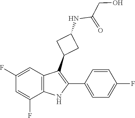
C(C(NC1CC(C2=C(C3=CC=C(F)C=C3)NC3=C2C=C(F)C=C3F)C1)=O)O
